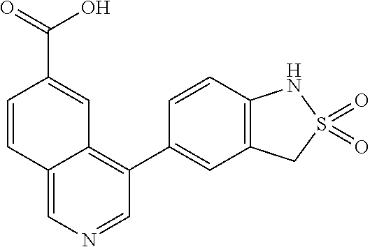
C1(C2=CC3=C(C=C2)NS(=O)(=O)C3)=C2C(=CN=C1)C=CC(C(=O)O)=C2
